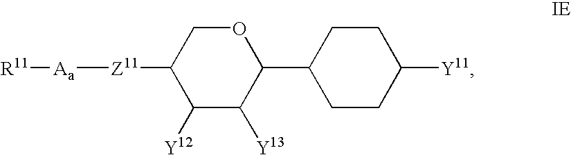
O1CC([Z11][Aa][R11])C([Y12])C([Y13])C1C1CCC([Y11])CC1
